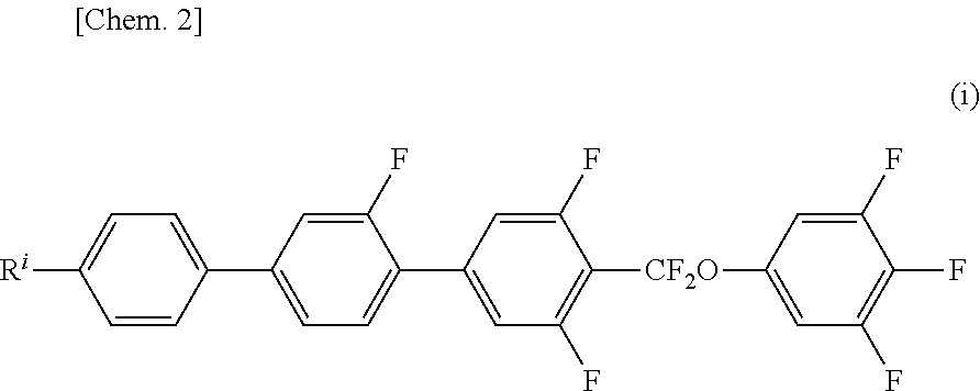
[Ri]C1=CC=C(C2=CC=C(C3=CC(F)=C([CF2O]C4=CC(F)=C(F)C(F)=C4)C(F)=C3)C(F)=C2)C=C1
